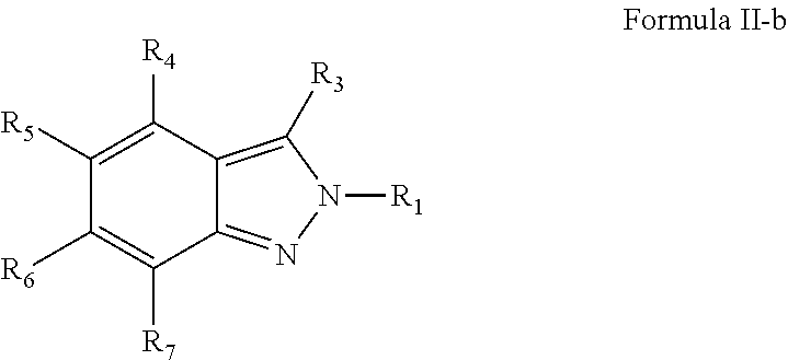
C1([R4])=C([R5])C([R6])=C([R7])C2=NN([R1])C([R3])=C12
